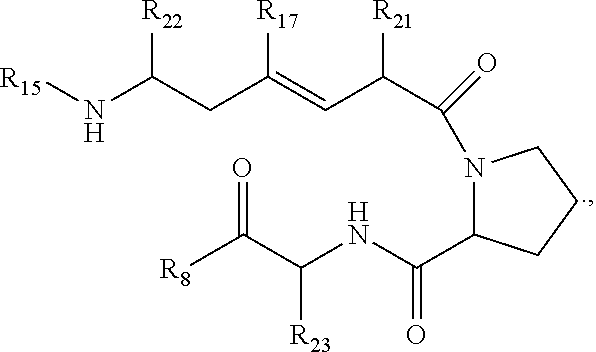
N1(C(C(C=C(CC(N[R15])[R22])[R17])[R21])=O)C(C(NC([R23])C(=O)[R8])=O)CCC1
